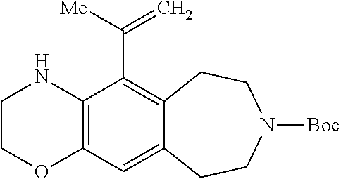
C12=C(C=C3C(=C1C(=C)[Me])CCN([Boc])CC3)OCCN2
